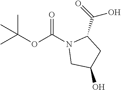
O(C(N1CC(O)CC1C(=O)O)=O)C(C)(C)C
